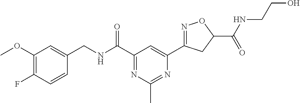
C1=CC(F)=C(OC)C=C1CNC(C1=NC(C)=NC(C2=NOC(C(NCCO)=O)C2)=C1)=O
